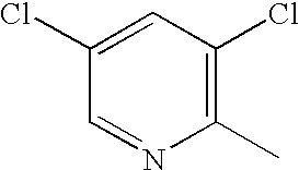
C1=NC(C)=C(Cl)C=C1Cl
